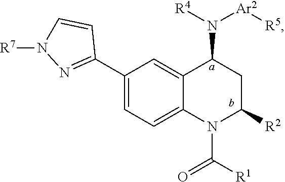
C1(C2=NN([R7])C=C2)=CC=C2C(=C1)C(N([R4])[Ar2][R5])CC([R2])N2C([R1])=O
